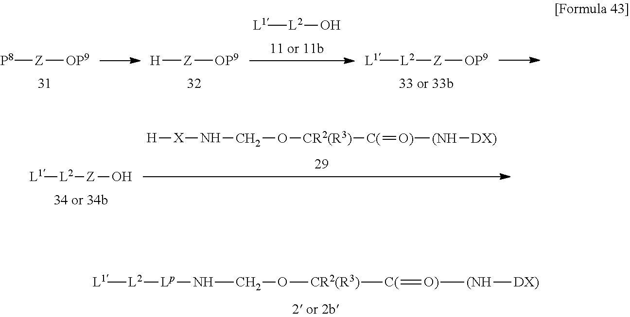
[P8][Z][OP9].[H][Z][OP9].[L1][L2]O.[L1][L2][Z][OP9].[H][X]NCO[CR2(R3)][C(]=[O)][(NH][DX)].[L1][L2][Z]O.[L1][L2][Lp]NCO[CR2(R3)][C(]=[O)][(NH][DX)]
